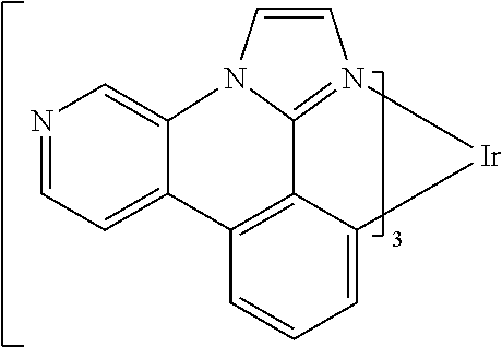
N1=CC=C2C(=C1)N1C3=N(C=C1)[Ir]C1=CC=CC2=C13
